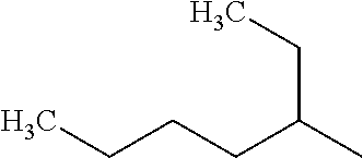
CCCCC(C)CC
